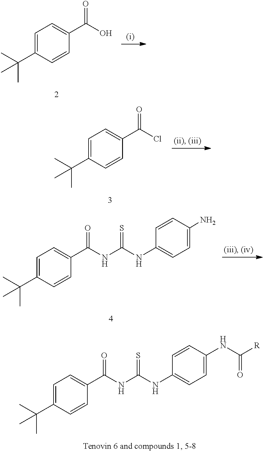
C1=C(C(C)(C)C)C=CC(C(NC(NC2=CC=C(NC([R])=O)C=C2)=S)=O)=C1.C1=C(C(C)(C)C)C=CC(C(O)=O)=C1.C1=C(C(C)(C)C)C=CC(C(Cl)=O)=C1.C1=C(C(C)(C)C)C=CC(C(NC(NC2=CC=C(N)C=C2)=S)=O)=C1
